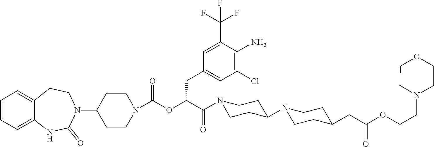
C1=CC=C2C(=C1)CCN(C1CCN(C(OC(C(N3CCC(N4CCC(CC(=O)OCCN5CCOCC5)CC4)CC3)=O)CC3=CC(Cl)=C(N)C(C(F)(F)F)=C3)=O)CC1)C(=O)N2
